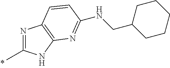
N1=C(C)NC2=C1C=CC(NCC1CCCCC1)=N2
